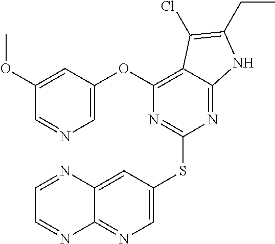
C1=NC=C(OC2=C3C(=NC(SC4=CN=C5C(=C4)N=CC=N5)=N2)NC(CC)=C3Cl)C=C1OC
